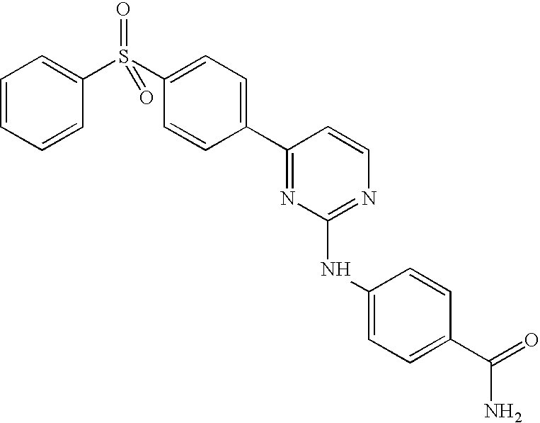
C1=CC(S(C2=CC=C(C3=NC(NC4=CC=C(C(N)=O)C=C4)=NC=C3)C=C2)(=O)=O)=CC=C1
